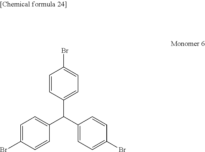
C(C1=CC=C(Br)C=C1)(C1=CC=C(Br)C=C1)C1=CC=C(Br)C=C1
